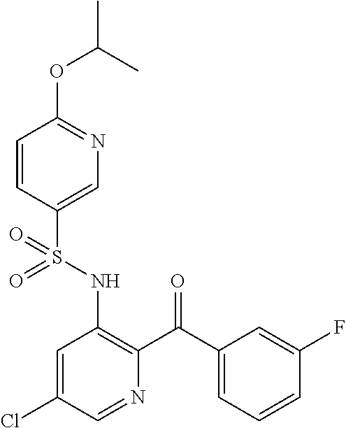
C1=CC(S(NC2=C(C(C3=CC=CC(F)=C3)=O)N=CC(Cl)=C2)(=O)=O)=CN=C1OC(C)C
